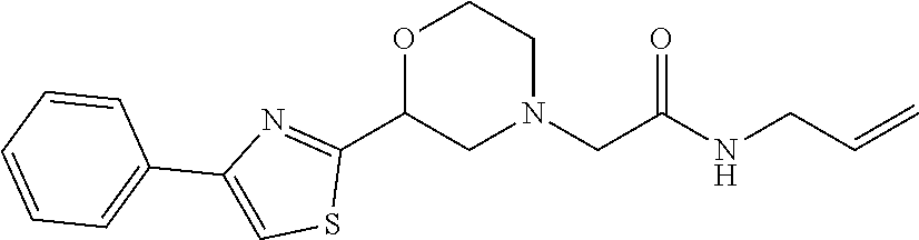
O1C(C2=NC(C3=CC=CC=C3)=CS2)CN(CC(NCC=C)=O)CC1
